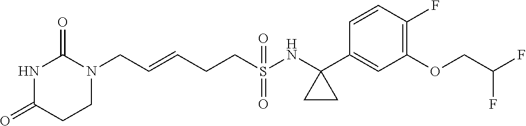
N1C(=O)CCN(CC=CCCS(NC2(C3=CC(OCC(F)F)=C(F)C=C3)CC2)(=O)=O)C1=O
